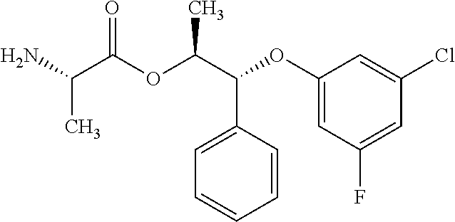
NC(C(OC(C(C1=CC=CC=C1)OC1=CC(F)=CC(Cl)=C1)C)=O)C
